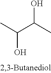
CC(C(C)O)O
